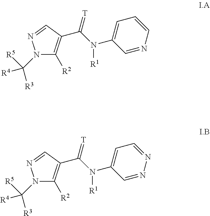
N1(C([R4])([R3])[R5])C([R2])=C(C(N(C2=CC=CN=C2)[R1])=[T])C=N1.N1(C([R4])([R3])[R5])C([R2])=C(C(N(C2=CC=NN=C2)[R1])=[T])C=N1
